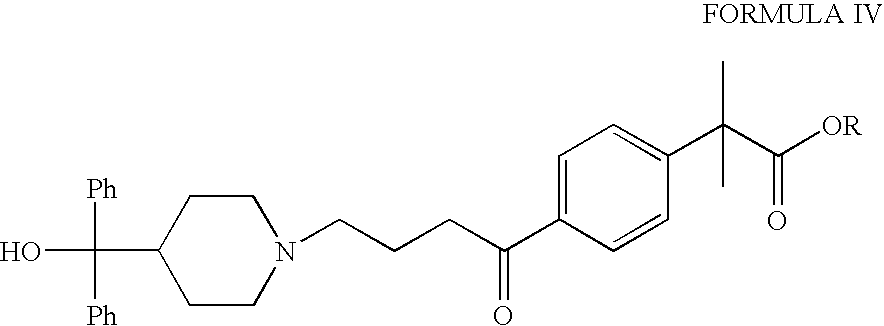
C1CN(CCCC(C2=CC=C(C(C([OR])=O)(C)C)C=C2)=O)CCC1C([Ph])([Ph])O
